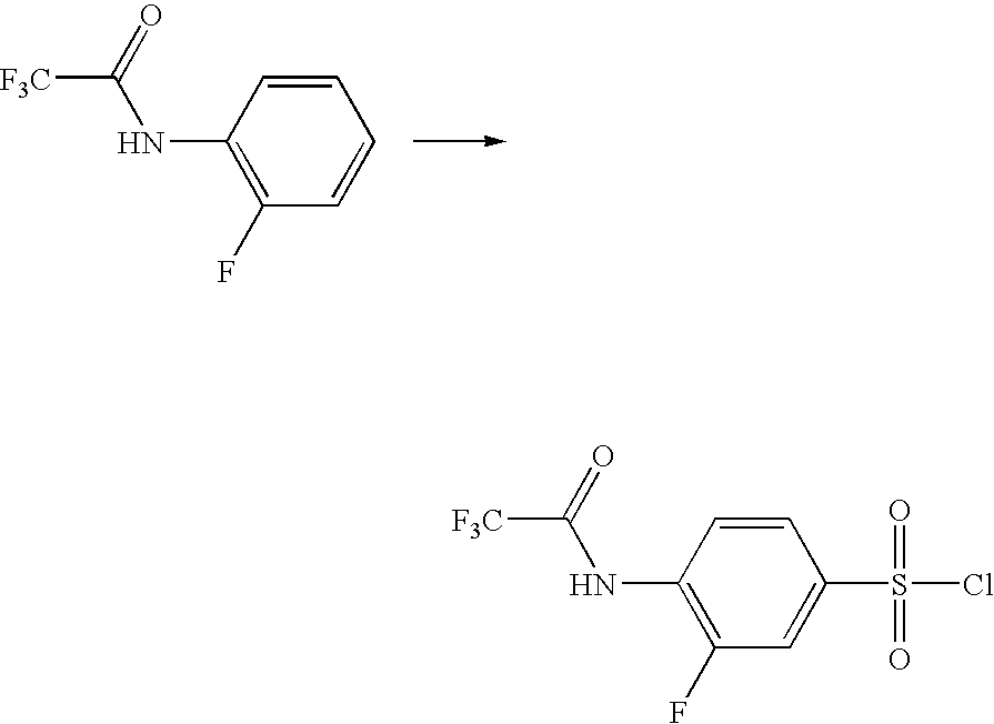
C1(NC([F3C])=O)=C(F)C=CC=C1.C1(NC([F3C])=O)=C(F)C=C(S(=O)(=O)Cl)C=C1
